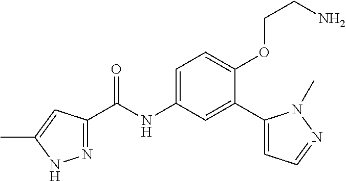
N1=C(C(=O)NC2=CC=C(OCCN)C(C3=CC=NN3C)=C2)C=C(C)N1
